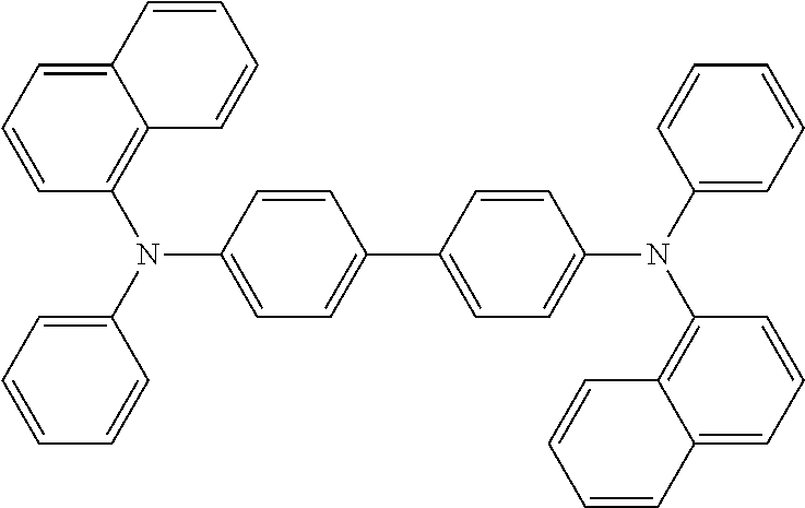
C1=C2C(=C(N(C3=CC=CC=C3)C3=CC=C(C4=CC=C(N(C5=CC=CC=C5)C5=C6C(=CC=C5)C=CC=C6)C=C4)C=C3)C=C1)C=CC=C2
